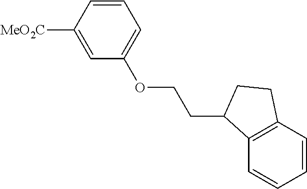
[MeO2C]C1=CC(OCCC2C3=C(C=CC=C3)CC2)=CC=C1
